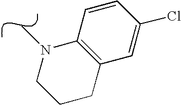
C12=C(CCCN1C)C=C(Cl)C=C2
